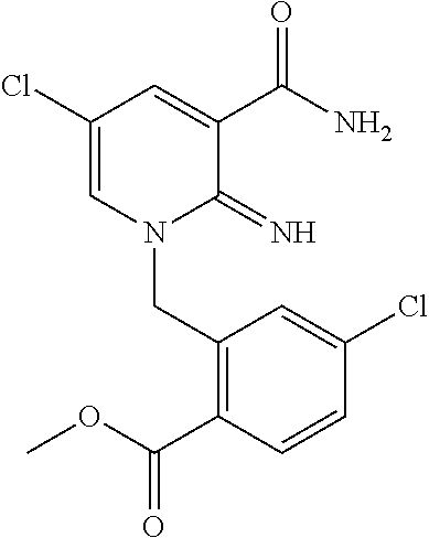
C1(Cl)=CN(CC2=C(C(OC)=O)C=CC(Cl)=C2)C(=N)C(C(N)=O)=C1
